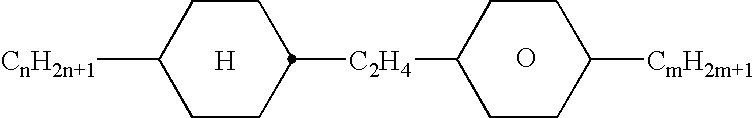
[H].C1CC([CnH2n+1])CCC1[C2H4]C1CCC([CmH2m+1])CC1.O
